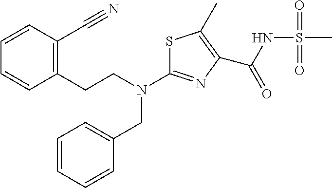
C(N(C1=NC(C(NS(C)(=O)=O)=O)=C(C)S1)CC1=CC=CC=C1)CC1=C(C#N)C=CC=C1
